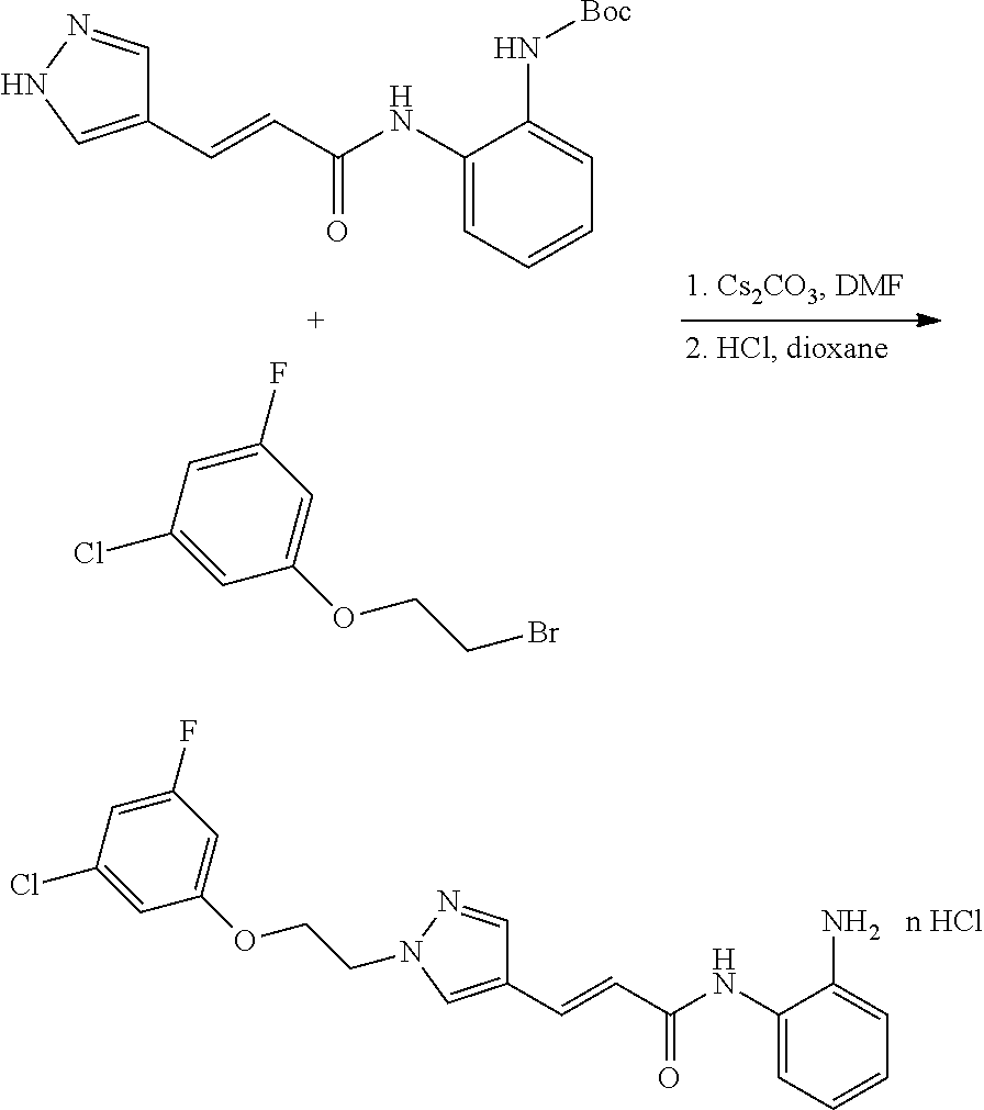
C1(NC(C=CC2=CNN=C2)=O)=CC=CC=C1N[Boc].C1(F)=CC(Cl)=CC(OCCBr)=C1.C1(NC(C=CC2=CN(CCOC3=CC(F)=CC(Cl)=C3)N=C2)=O)=CC=CC=C1N
